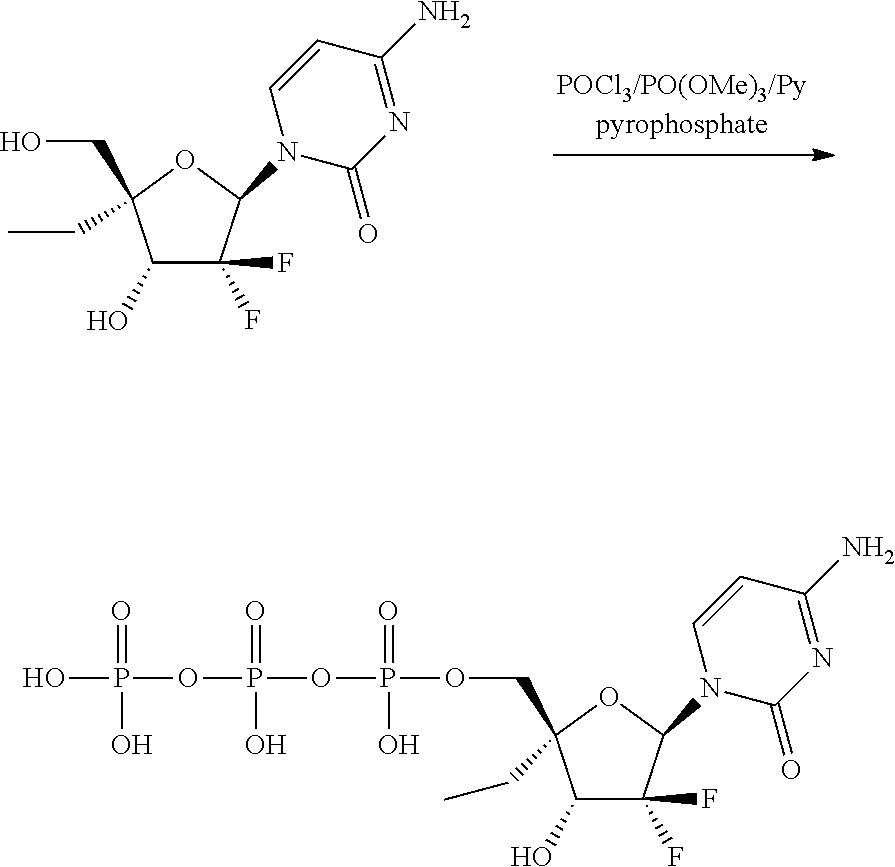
C1(O)C(F)(F)C(N2C(=O)N=C(N)C=C2)OC1(CC)CO.C1(O)C(F)(F)C(N2C(=O)N=C(N)C=C2)OC1(CC)COP(OP(OP(O)(=O)O)(=O)O)(=O)O
